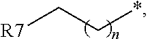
[R7]CC*
